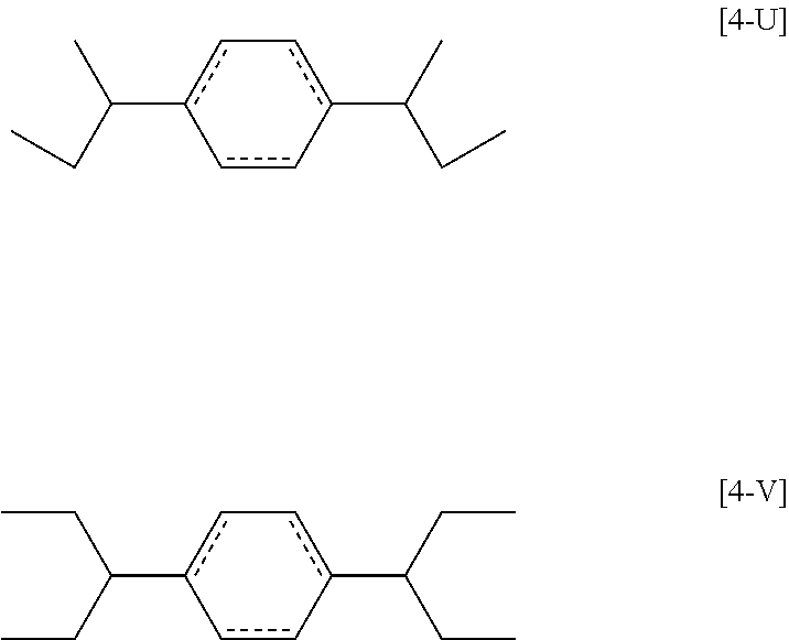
c1c-c(C(C)CC)c-cc-1C(CC)C.c1c-c(C(CC)CC)c-cc-1C(CC)CC
